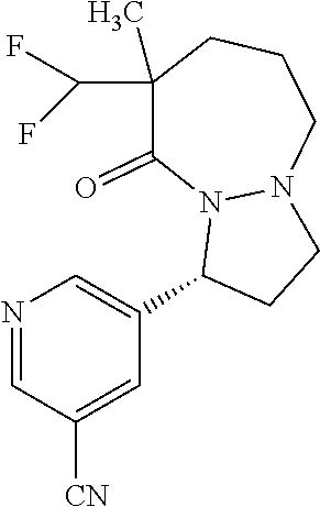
N1=CC([CN])=CC(C2CCN3N2C(=O)C(C(F)F)(C)CCC3)=C1
